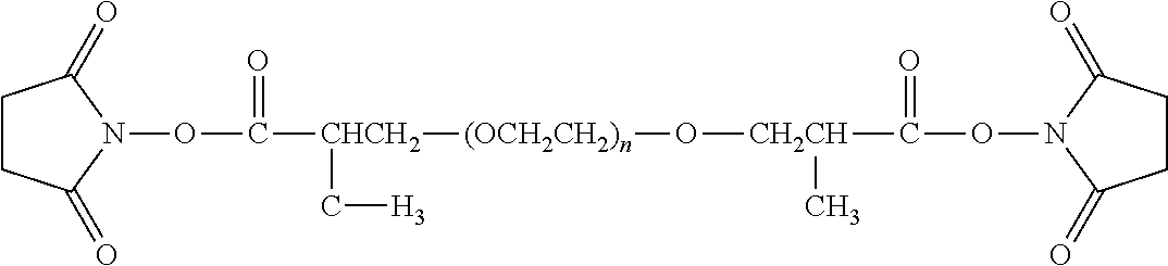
C1CC(=O)N(OC(=O)[CHCH2](C[H3])[(OCH2CH2)n]O[CH2CH](C)C(ON2C(=O)CCC2=O)=O)C1=O
